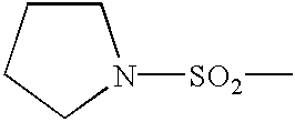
C1CCCN1[SO2]C
